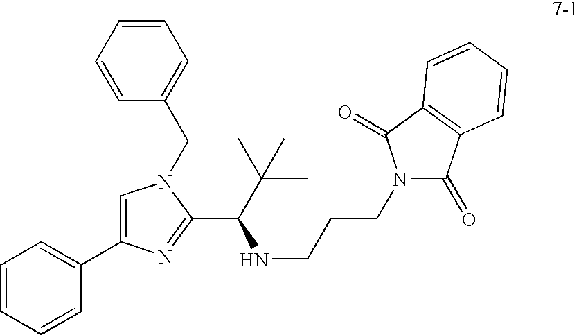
C1=CC=CC(C2=CN(CC3=CC=CC=C3)C(C(C(C)(C)C)NCCCN3C(=O)C4=C(C3=O)C=CC=C4)=N2)=C1
